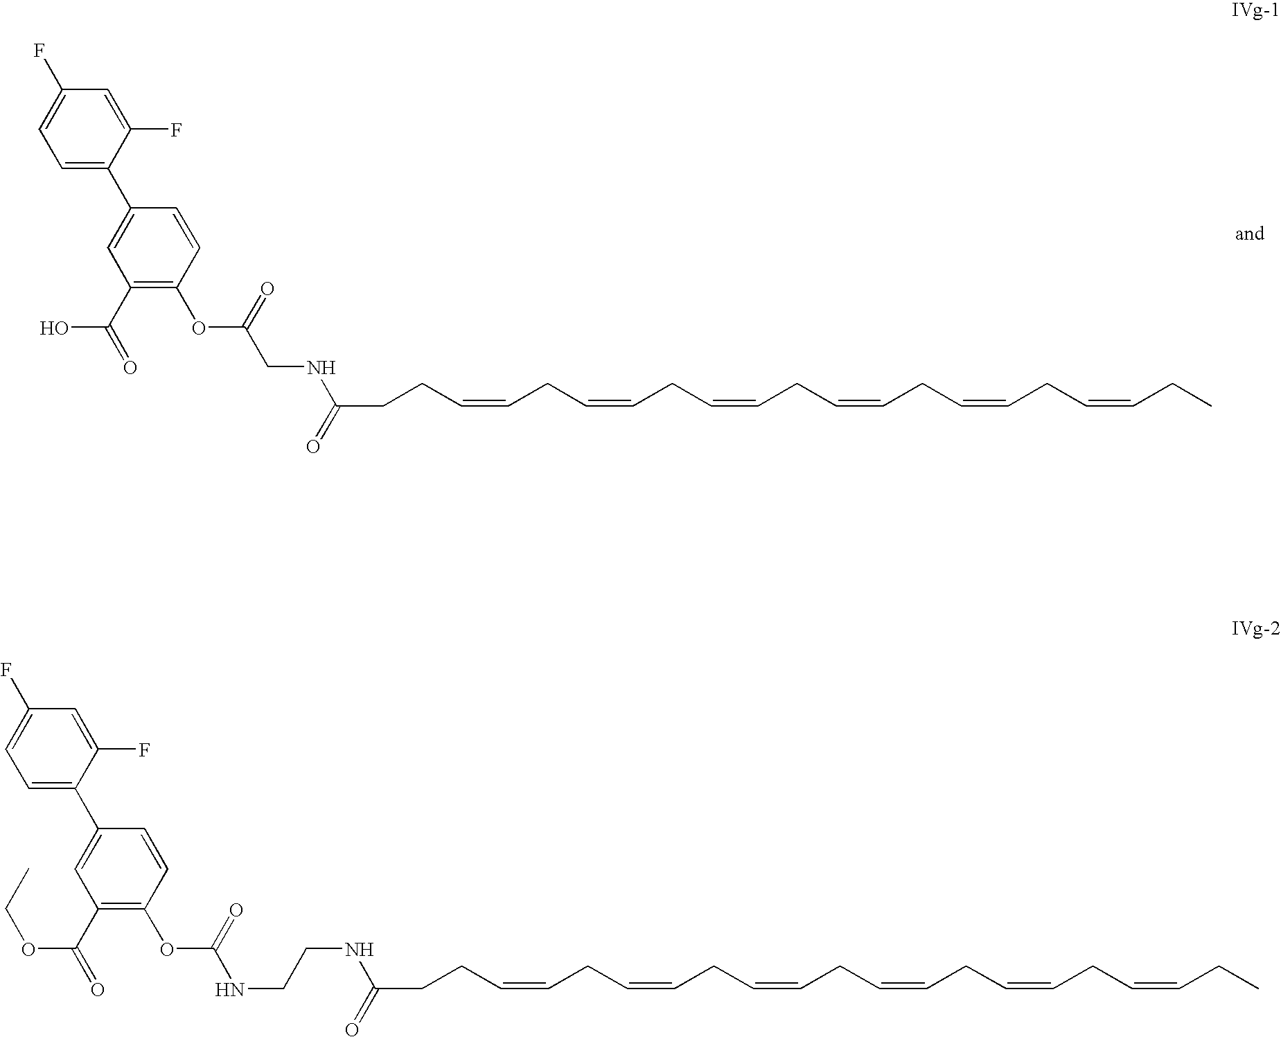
C1=C(F)C(C2=CC(C(=O)O)=C(OC(=O)CNC(=O)CCC=CCC=CCC=CCC=CCC=CCC=CCC)C=C2)=CC=C1F.C1=C(F)C(C2=CC(C(=O)OCC)=C(OC(=O)NCCNC(=O)CCC=CCC=CCC=CCC=CCC=CCC=CCC)C=C2)=CC=C1F
